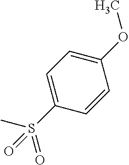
CS(C1=CC=C(OC)C=C1)(=O)=O
